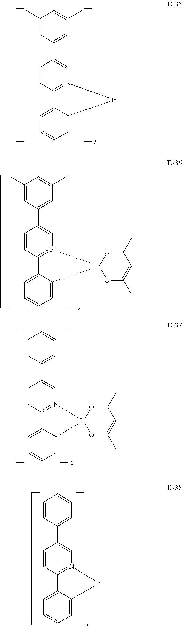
C1(C2=CC(C)=CC(C)=C2)=CN2=C(C=C1)C1=CC=CC=C1[Ir]2.C1(C2=CC(C)=CC(C)=C2)=CN2=C(C=C1)C1=CC=CC=C1[Ir]21OC(C)=CC(C)=O1.C1(C2=CC=CC=C2)=CN2=C(C=C1)C1=CC=CC=C1[Ir]21OC(C)=CC(C)=O1.C1(C2=CC=CC=C2)=CN2=C(C=C1)C1=CC=CC=C1[Ir]2
